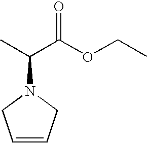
C1=CCN(C(C)C(OCC)=O)C1
